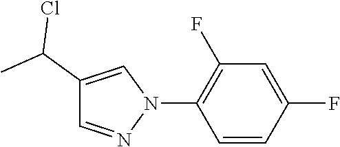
C1(F)=C(N2C=C(C(C)Cl)C=N2)C=CC(F)=C1
